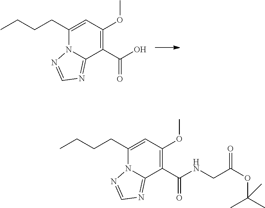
C1(C(O)=O)=C(OC)C=C(CCCC)N2C1=NC=N2.C1(C(NCC(OC(C)(C)C)=O)=O)=C(OC)C=C(CCCC)N2C1=NC=N2
